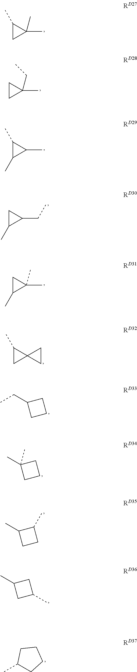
C1(C)(C)C(C)C1.C1(C)(CC)CC1.C1(C)C(C)C1C.C1(CC)CC1C.C1(C)(C)CC1C.C12(C(C)C1)CC2.CC1(C)CCC1.CC1CCC1C.CC1CC(C)C1.CCC1CCC1.C1(C)CCCC1
